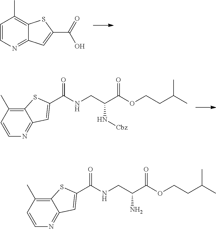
C1=CN=C2C(=C1C)SC(C(=O)O)=C2.C12=C(C)C=CN=C1C=C(C(=O)NCC(C(OCCC(C)C)=O)N[Cbz])S2.C12=C(C)C=CN=C1C=C(C(=O)NCC(C(OCCC(C)C)=O)N)S2
